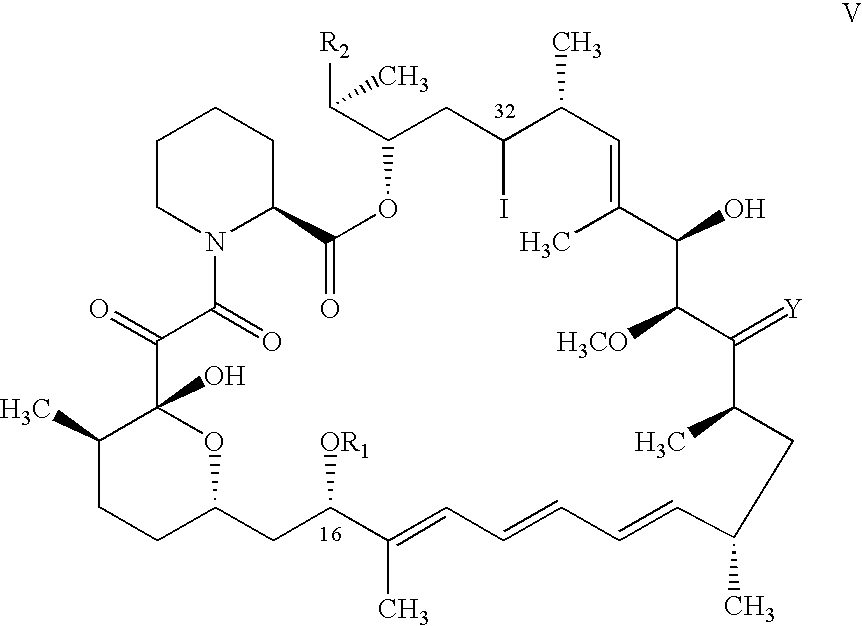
C1(O)C([H3CO])C(=[Y])C(C)CC(C)C=CC=CC=C(C)C([OR1])CC2CCC(C)C(O)(C(=O)C(=O)N3C(C(=O)OC(C([R2])C)CC(I)C(C)C=C1C)CCCC3)O2
